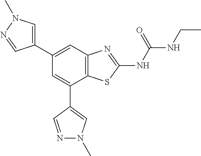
C1(C2=CN(C)N=C2)=CC2=C(C(C3=CN(C)N=C3)=C1)SC(NC(=O)NCC)=N2
